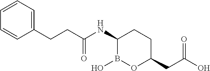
C1=CC=CC=C1CCC(NC1B(O)OC(CC(O)=O)CC1)=O
